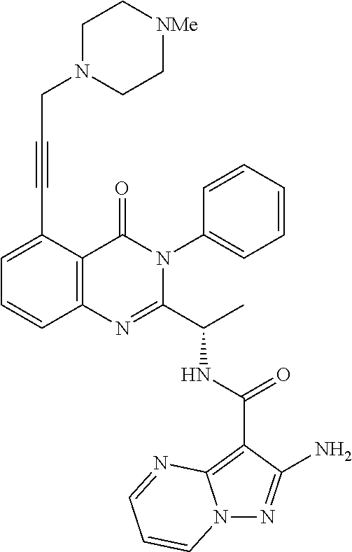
N(C(C1=NC2=C(C(=O)N1C1=CC=CC=C1)C(C#CCN1CC[NMe]CC1)=CC=C2)C)C(C1=C2N(N=C1N)C=CC=N2)=O
